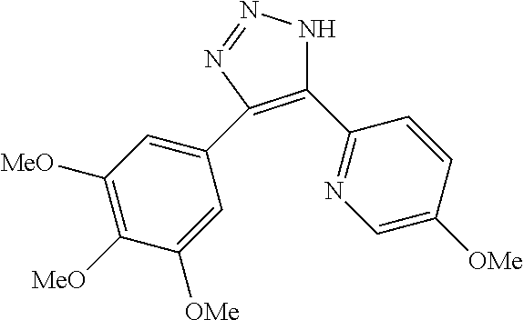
C1(C2=NC=C([OMe])C=C2)=C(C2=CC([MeO])=C([MeO])C([OMe])=C2)N=NN1
